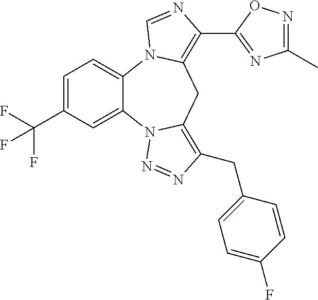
C1=C(C(F)(F)F)C=C2C(=C1)N1C(=C(C3=NC(C)=NO3)N=C1)CC1=C(CC3=CC=C(F)C=C3)N=NN21
